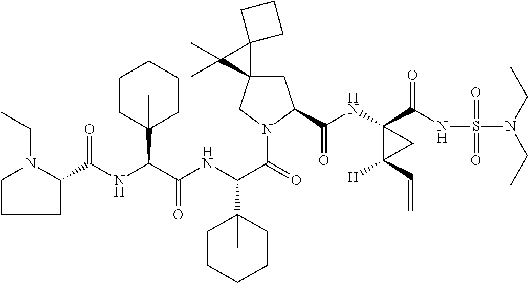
N(C(C(NC(C(=O)N1CC2(CC1C(=O)NC1(C(=O)NS(=O)(=O)N(CC)CC)C(C=C)([H])C1)C1(C2(C)C)CCC1)C1(C)CCCCC1)=O)C1(C)CCCCC1)C(C1N(CC)CCC1)=O
